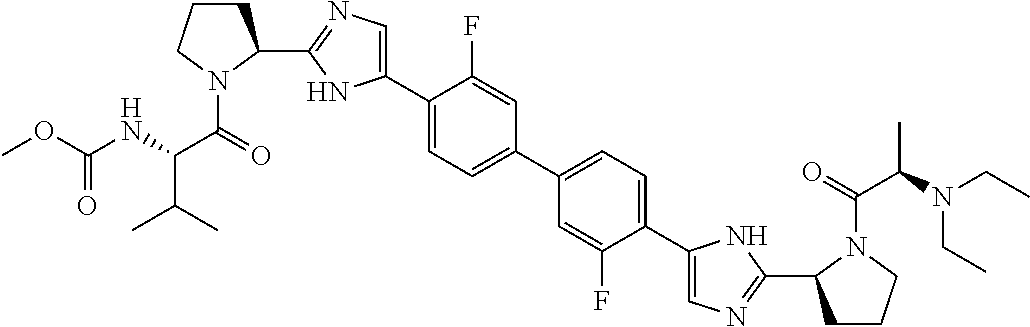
C1(C2=CN=C(C3CCCN3C(=O)C(NC(OC)=O)C(C)C)N2)=CC=C(C2=CC=C(C3=CN=C(C4CCCN4C(=O)C(N(CC)CC)C)N3)C(F)=C2)C=C1F
